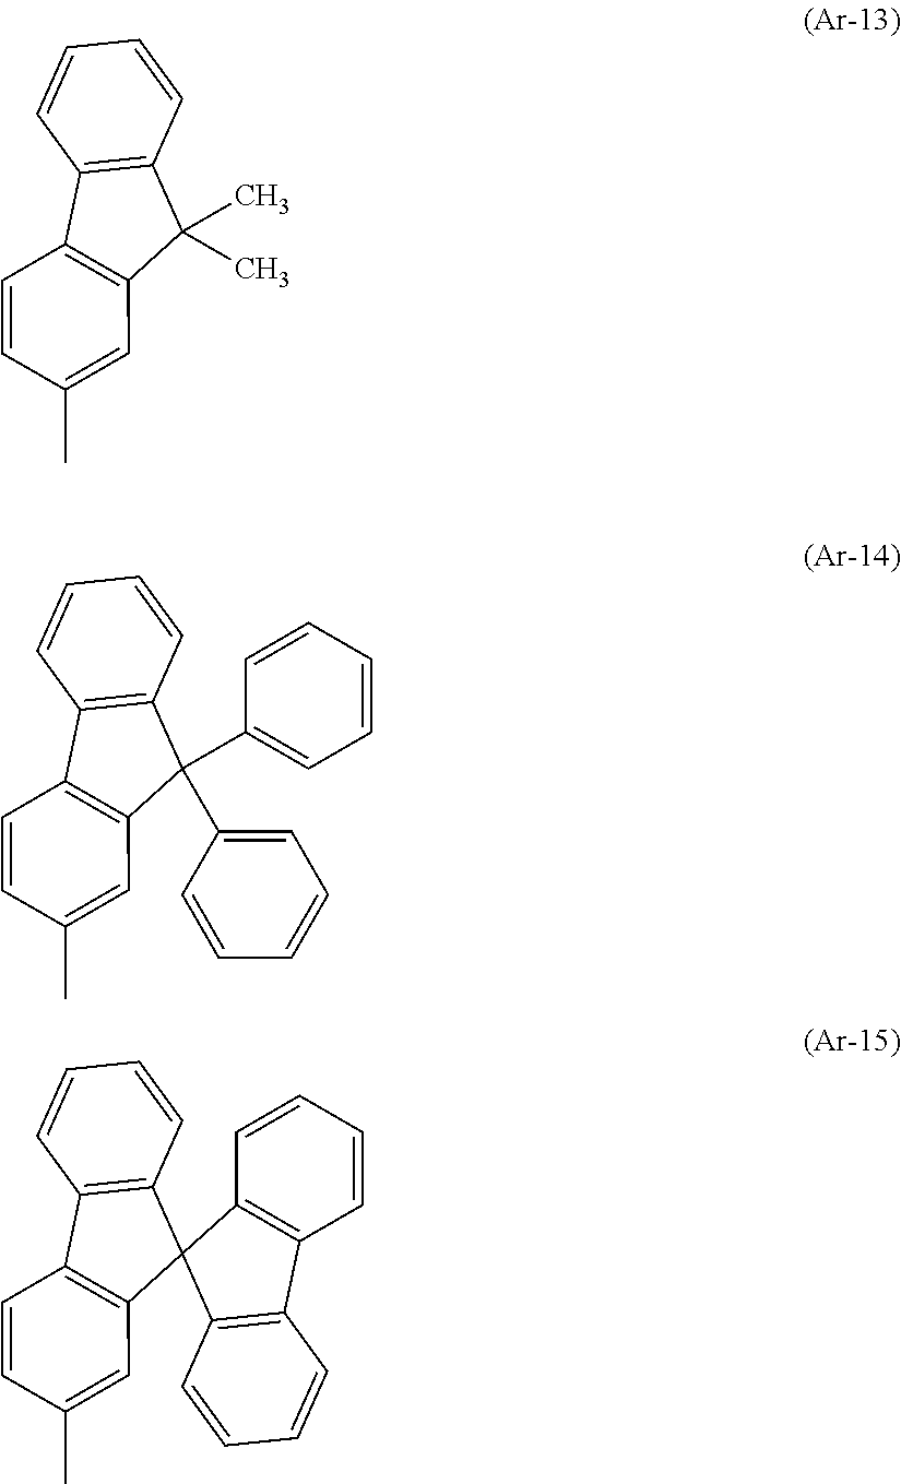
C12=C(C3=C(C1(C)C)C=C(C)C=C3)C=CC=C2.C12=C(C3=C(C1(C1=CC=CC=C1)C1=CC=CC=C1)C=C(C)C=C3)C=CC=C2.C12=C(C3=C(C=C(C)C=C3)C13C1=C(C=CC=C1)C1=C3C=CC=C1)C=CC=C2
